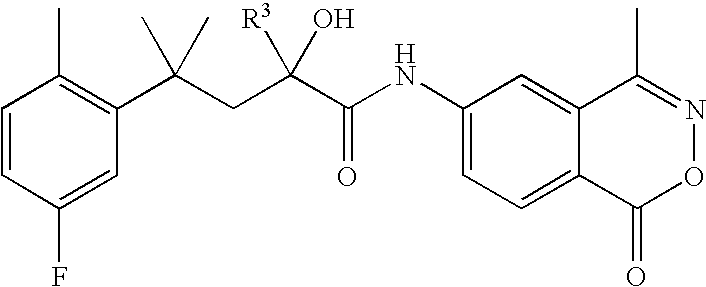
C1=CC(F)=CC(C(CC(C(NC2=CC=C3C(=C2)C(C)=NOC3=O)=O)([R3])O)(C)C)=C1C
